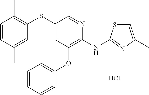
C1=CC=CC(OC2=C(NC3=NC(C)=CS3)N=CC(SC3=C(C)C=CC(C)=C3)=C2)=C1.Cl
